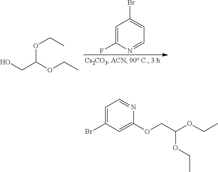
C1=C(F)N=CC=C1Br.OCC(OCC)OCC.C1=C(Br)C=C(OCC(OCC)OCC)N=C1
